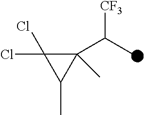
ClC1(Cl)C(C(C)[CF3])(C)C1C
